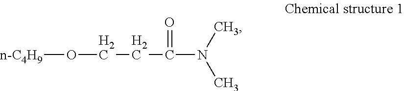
[n-C4H9]OCCC(N(C)C)=O
